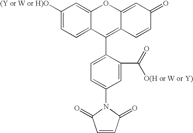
C1([(Y or W or H)O])=CC=C2C(=C1)OC1=CC(=O)C=CC1=C2C1=CC=C(N2C(=O)C=CC2=O)C=C1C(=O)[O(H or W or Y)]
